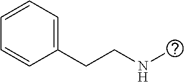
C1=CC=C(CCNC)C=C1
